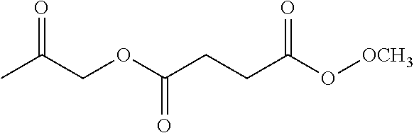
CC(COC(CCC(O[OCH3])=O)=O)=O
